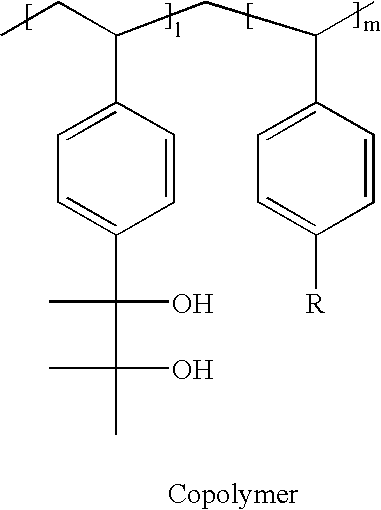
CCC(CC(C)C1=CC=C([R])C=C1)C1=CC=C(C(O)(C)C(O)(C)C)C=C1
